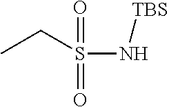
O=S(=O)(N[TBS])CC
